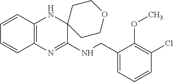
C1=CC2=C(C=C1)N=C(NCC1=CC=CC(Cl)=C1OC)C1(N2)CCOCC1
